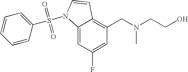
C1=C(F)C=C2C(=C1CN(C)CCO)C=CN2S(=O)(=O)C1=CC=CC=C1
